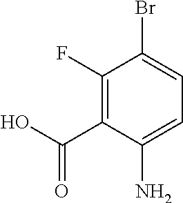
C1(F)=C(C(O)=O)C(N)=CC=C1Br
